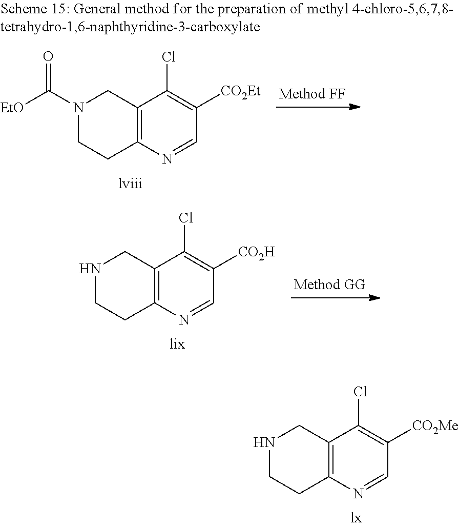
C12=C(N=CC([CO2Et])=C1Cl)CCN(C([EtO])=O)C2.C12=C(N=CC([CO2H])=C1Cl)CCNC2.C12=C(N=CC([CO2Me])=C1Cl)CCNC2
